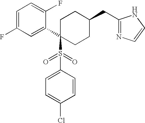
C1=C(F)C=C(C2(S(C3=CC=C(Cl)C=C3)(=O)=O)CCC(CC3=NC=CN3)CC2)C(F)=C1
